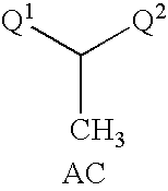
[Q1]C([Q2])C.[AC]
